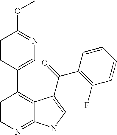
C1=CN=C2C(=C1C1=CN=C(OC)C=C1)C(C(C1=C(F)C=CC=C1)=O)=CN2
